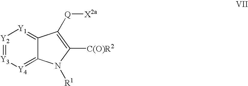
[Y4]1=C2C(=[Y1][Y2]=[Y3]1)C([Q][X2a])=C([C(O)R2])N2[R1]
